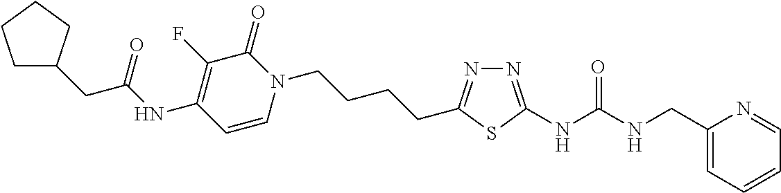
C1(CNC(NC2=NN=C(CCCCN3C(=O)C(F)=C(NC(CC4CCCC4)=O)C=C3)S2)=O)=CC=CC=N1
